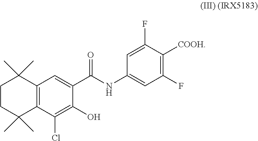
C1CC(C)(C)C2=C(C1(C)C)C=C(C(=O)NC1=CC(F)=C([COOH])C(F)=C1)C(O)=C2Cl
